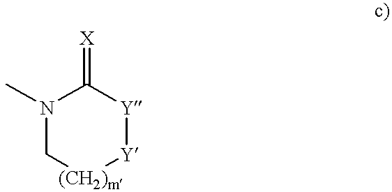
N1(C)C[(CH2)m][Y][Y]C1=[X]
